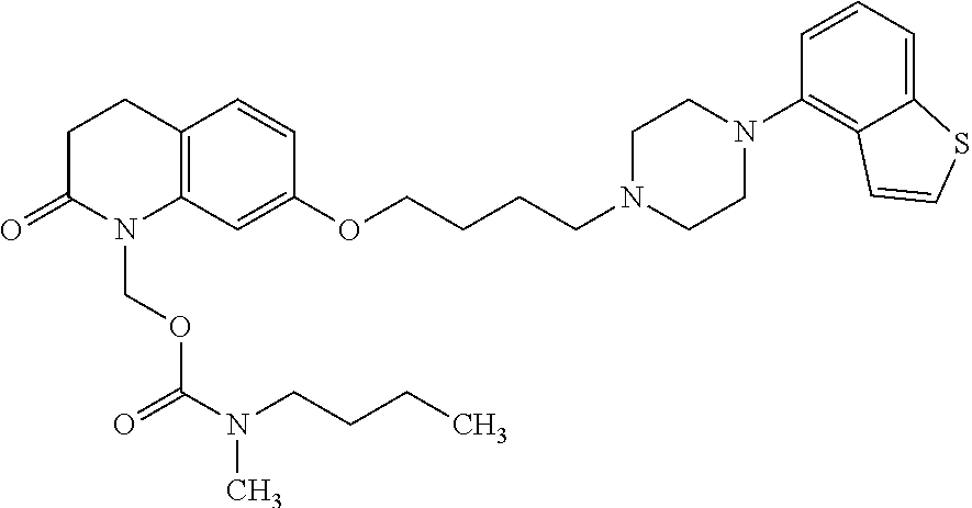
C12=C(CCC(=O)N1COC(N(CCCC)C)=O)C=CC(OCCCCN1CCN(C3=C4C(=CC=C3)SC=C4)CC1)=C2
